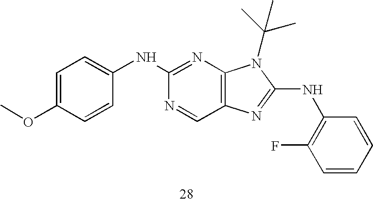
C1=C(OC)C=CC(NC2=NC3=C(C=N2)N=C(NC2=C(F)C=CC=C2)N3C(C)(C)C)=C1
